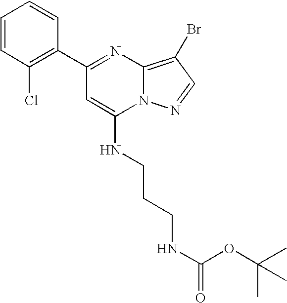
C1(C2=NC3=C(Br)C=NN3C(NCCCNC(=O)OC(C)(C)C)=C2)=C(Cl)C=CC=C1
